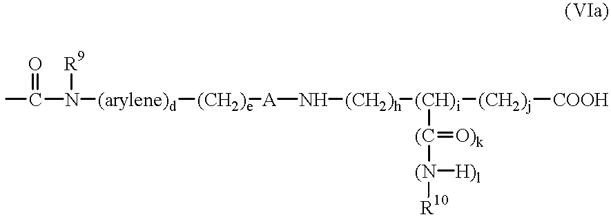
CC(=O)N([R9])[(arylene)d][(CH2)e][A]N[(CH2)h][(CH)i]([(CH2)j][COOH])[(C](=[O)k])[(N]([R10])[H)l]
